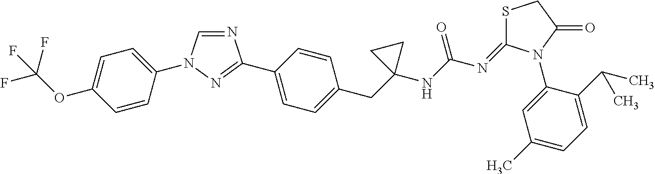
N1=CN(C2=CC=C(OC(F)(F)F)C=C2)N=C1C1=CC=C(CC2(NC(N=C3SCC(=O)N3C3=CC(C)=CC=C3C(C)C)=O)CC2)C=C1
